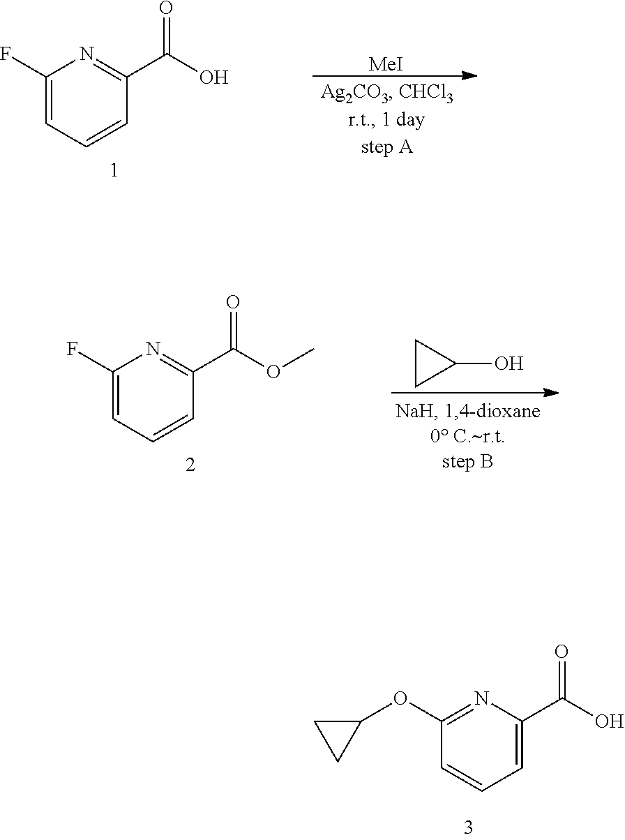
C1(F)=CC=CC(C(OC)=O)=N1.C1CC1O.C1(F)=CC=CC(C(O)=O)=N1.[MeI].C1(OC2CC2)=NC(C(O)=O)=CC=C1
